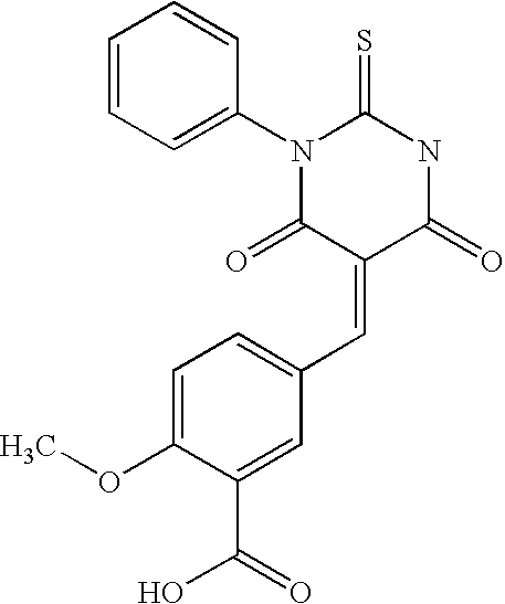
N1(C2=CC=CC=C2)C(=S)NC(=O)C(=CC2=CC=C(OC)C(C(O)=O)=C2)C1=O
